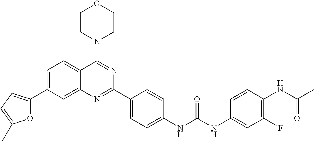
C1=C(C2=CC=C(C)O2)C=C2C(=C1)C(N1CCOCC1)=NC(C1=CC=C(NC(NC3=CC(F)=C(NC(C)=O)C=C3)=O)C=C1)=N2
